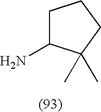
C1C(N)C(C)(C)CC1
